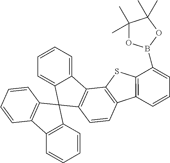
C12=C(C=CC3=C1SC1=C3C=CC=C1B1OC(C)(C)C(C)(C)O1)C1(C3=CC=CC=C23)C2=C(C=CC=C2)C2=C1C=CC=C2
